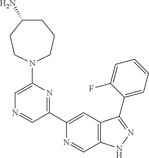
C1(C2=NC(N3CCC(N)CCC3)=CN=C2)=CC2=C(C=N1)NN=C2C1=CC=CC=C1F
